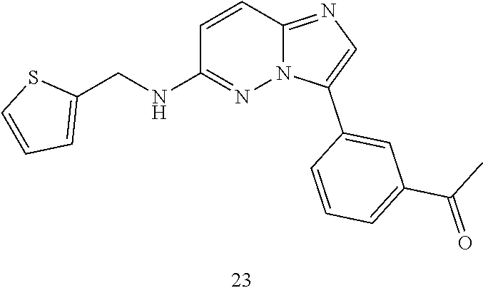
C(C1=CC=CS1)NC1=NN2C(=NC=C2C2=CC(C(C)=O)=CC=C2)C=C1
